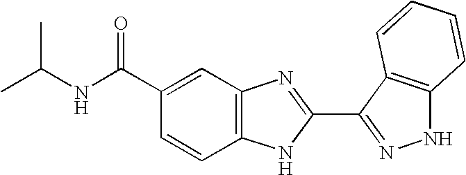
C(NC(C1=CC2=C(C=C1)NC(C1=NNC3=C1C=CC=C3)=N2)=O)(C)C
